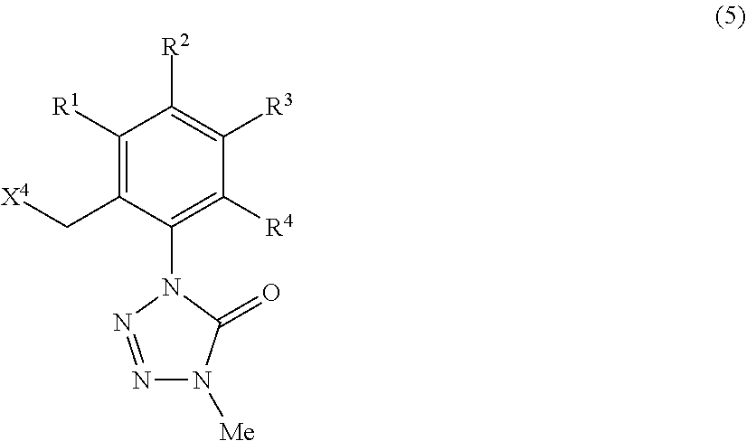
C1([R1])=C(C[X4])C(N2N=NN([Me])C2=O)=C([R4])C([R3])=C1[R2]
